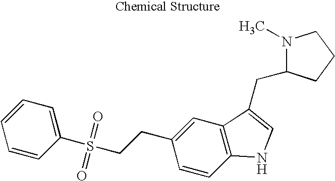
C1=CC(S(CCC2=CC3=C(C=C2)NC=C3CC2N(C)CCC2)(=O)=O)=CC=C1
